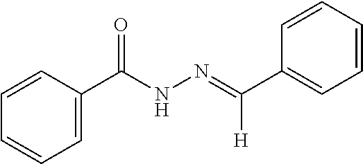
C1=CC=CC=C1C(=NNC(C1=CC=CC=C1)=O)[H]
